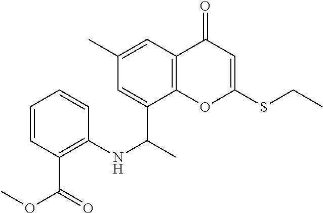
C12=C(C(C(C)NC3=C(C(OC)=O)C=CC=C3)=CC(C)=C1)OC(SCC)=CC2=O
